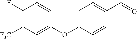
C1(OC2=CC=C(C=O)C=C2)=CC([F3C])=C(F)C=C1
